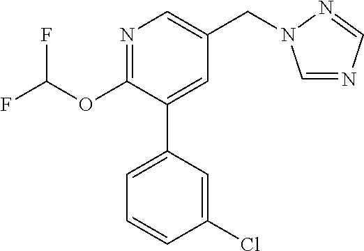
C1(OC(F)F)=NC=C(CN2C=NC=N2)C=C1C1=CC=CC(Cl)=C1
